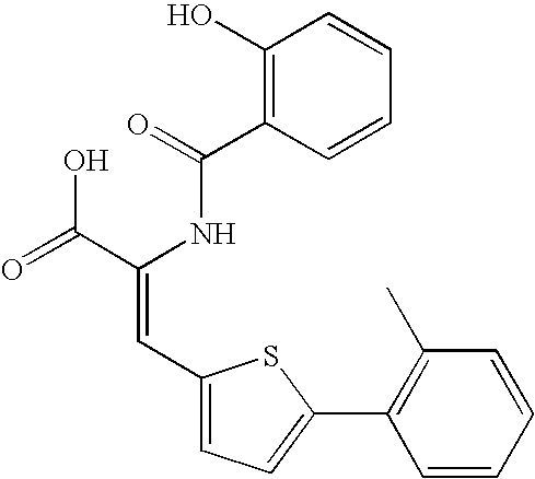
C1(O)=C(C(=O)NC(C(=O)O)=CC2=CC=C(C3=C(C)C=CC=C3)S2)C=CC=C1
